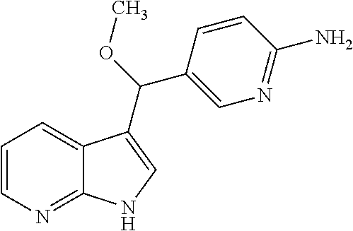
C1=CN=C2C(=C1)C(C(OC)C1=CN=C(N)C=C1)=CN2
